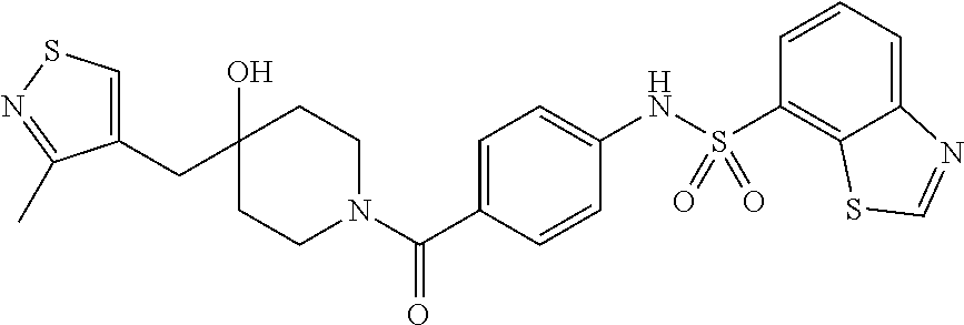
C1(CC2(O)CCN(C(=O)C3=CC=C(NS(C4=C5C(=CC=C4)N=CS5)(=O)=O)C=C3)CC2)=CSN=C1C
